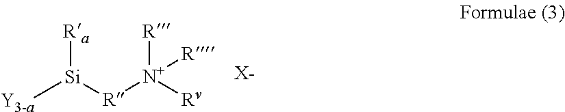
[Y3-a][Si]([R][N+]([Rv])([R])[R])[Ra].[X-]
